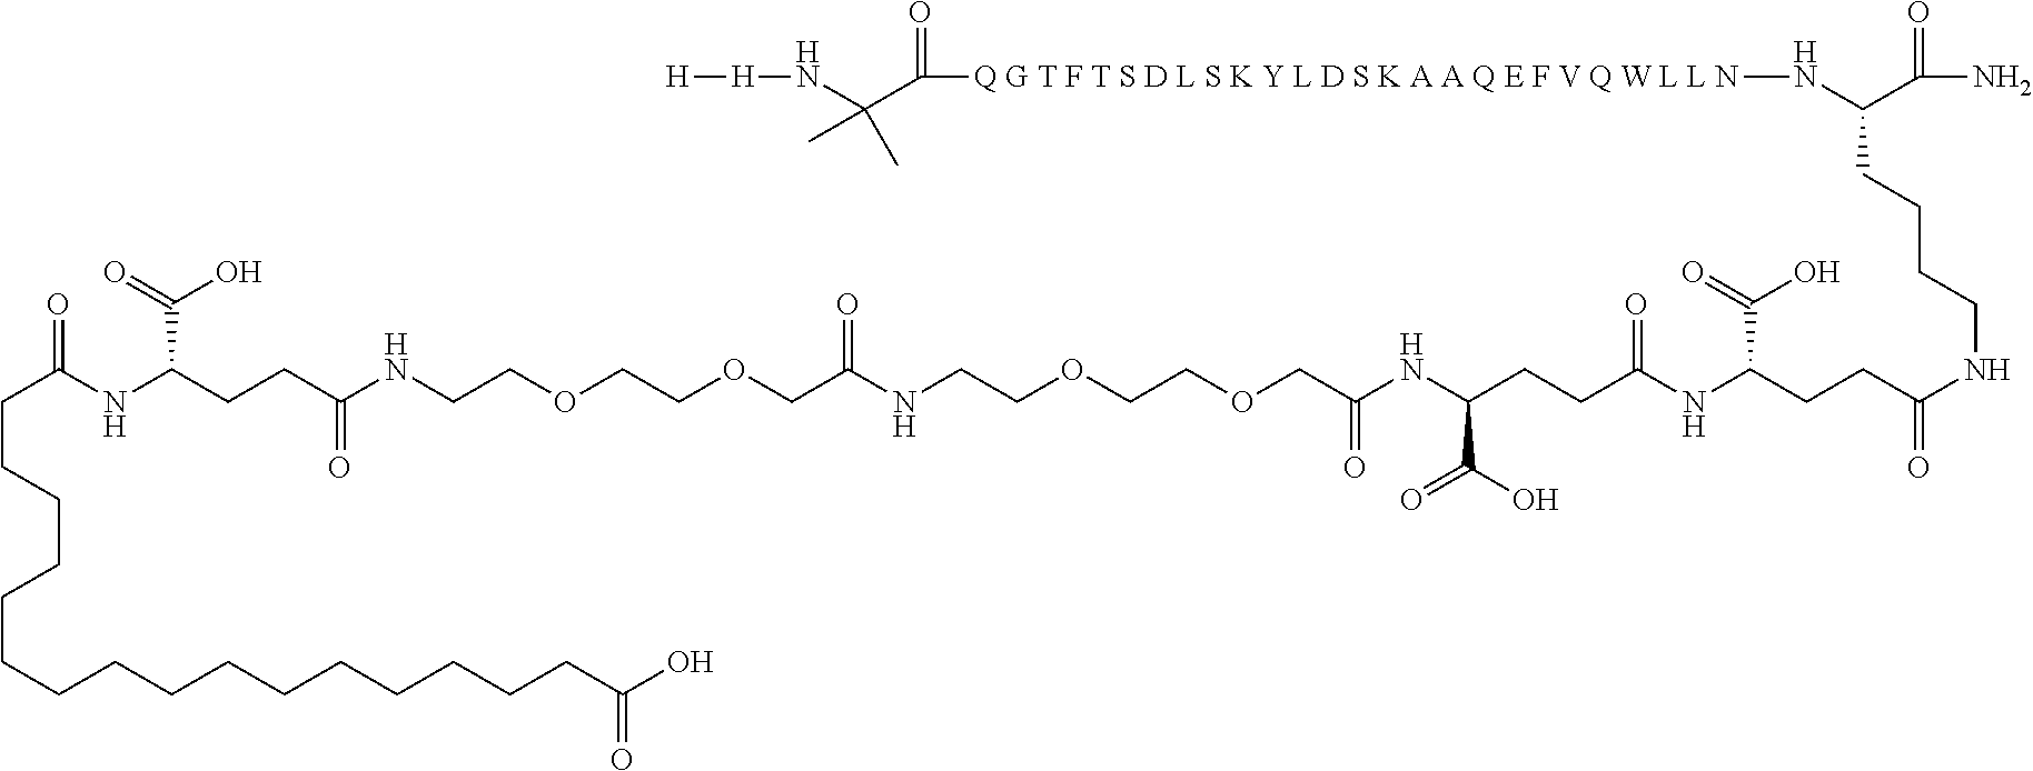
N(C(C([Q G T F T S D L S K Y L D S K A A Q E F V Q W L L N]NC(CCCCNC(=O)CCC(NC(CCC(NC(COCCOCCNC(COCCOCCNC(CCC(NC(CCCCCCCCCCCCCCCCC(O)=O)=O)C(=O)O)=O)=O)=O)C(O)=O)=O)C(=O)O)C(N)=O)=O)(C)C)[H][H]
